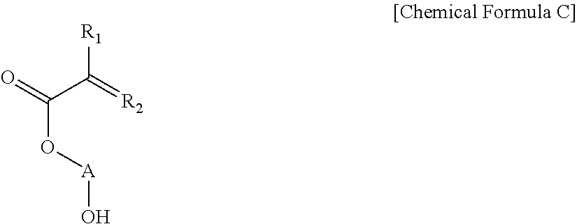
[R1]C(C(O[A]O)=O)=[R2]
